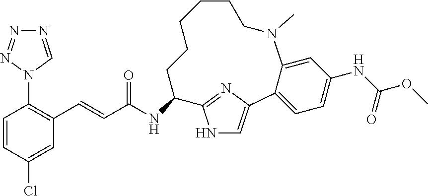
C1=CC(Cl)=CC(C=CC(NC2C3=NC(=CN3)C3=CC=C(NC(=O)OC)C=C3N(C)CCCCCC2)=O)=C1N1C=NN=N1
